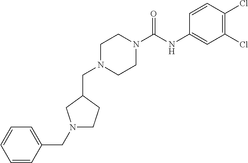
C(N1CCN(C(NC2=CC(Cl)=C(Cl)C=C2)=O)CC1)C1CN(CC2=CC=CC=C2)CC1
